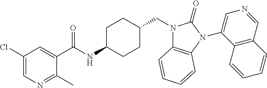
C1(Cl)=CN=C(C)C(C(NC2CCC(CN3C4=C(N(C5=CN=CC6=C5C=CC=C6)C3=O)C=CC=C4)CC2)=O)=C1
